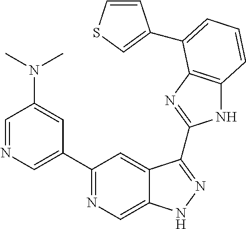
C1=NC=C(C2=NC=C3C(=C2)C(C2=NC4=C(N2)C=CC=C4C2=CSC=C2)=NN3)C=C1N(C)C
